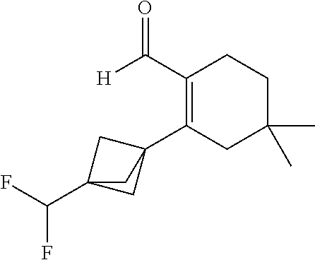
C1(C23CC(C(F)F)(C2)C3)=C(C(=O)[H])CCC(C)(C)C1
